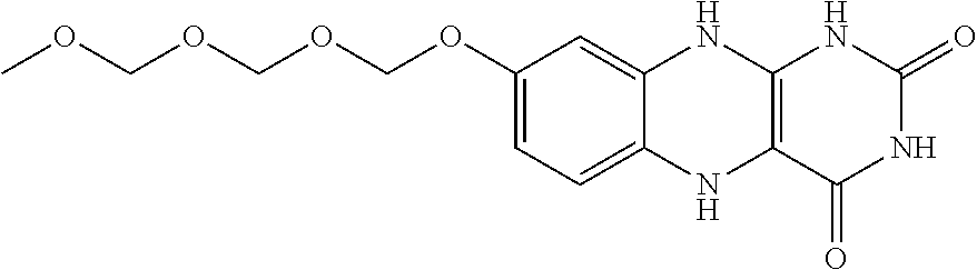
C1(OCOCOCOC)=CC=C2C(=C1)NC1=C(N2)C(=O)NC(=O)N1
